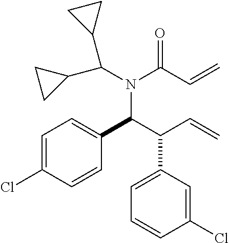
C(N(C(C(C=C)C1=CC=CC(Cl)=C1)C1=CC=C(Cl)C=C1)C(C=C)=O)(C1CC1)C1CC1
